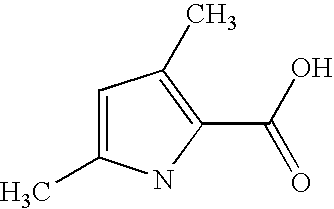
C1=C(C)NC(C(=O)O)=C1C
